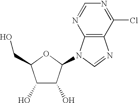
C1(O)C(O)C(N2C3=C(N=C2)C(Cl)=NC=N3)OC1CO
